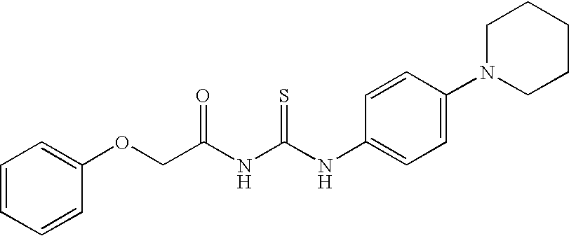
C1=CC=CC(OCC(NC(NC2=CC=C(N3CCCCC3)C=C2)=S)=O)=C1
